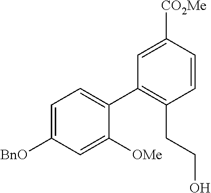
C1=C([BnO])C=C([OMe])C(C2=C(CCO)C=CC([CO2Me])=C2)=C1
